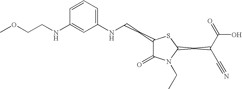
C1=CC=C(NCCC2C(=O)N(CC)C(CC(C#N)C(=O)O)S2)C=C1NCCOC
